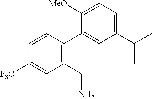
C1(CN)=C(C2=CC(C(C)C)=CC=C2[MeO])C=CC([F3C])=C1
